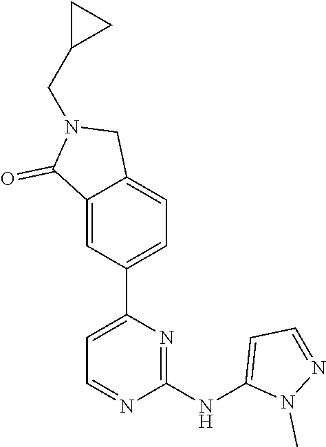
C1=C(C2=CC=C3C(=C2)C(=O)N(CC2CC2)C3)N=C(NC2=CC=NN2C)N=C1
